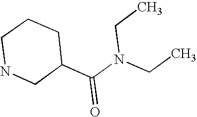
C1NCC(C(N(CC)CC)=O)CC1
